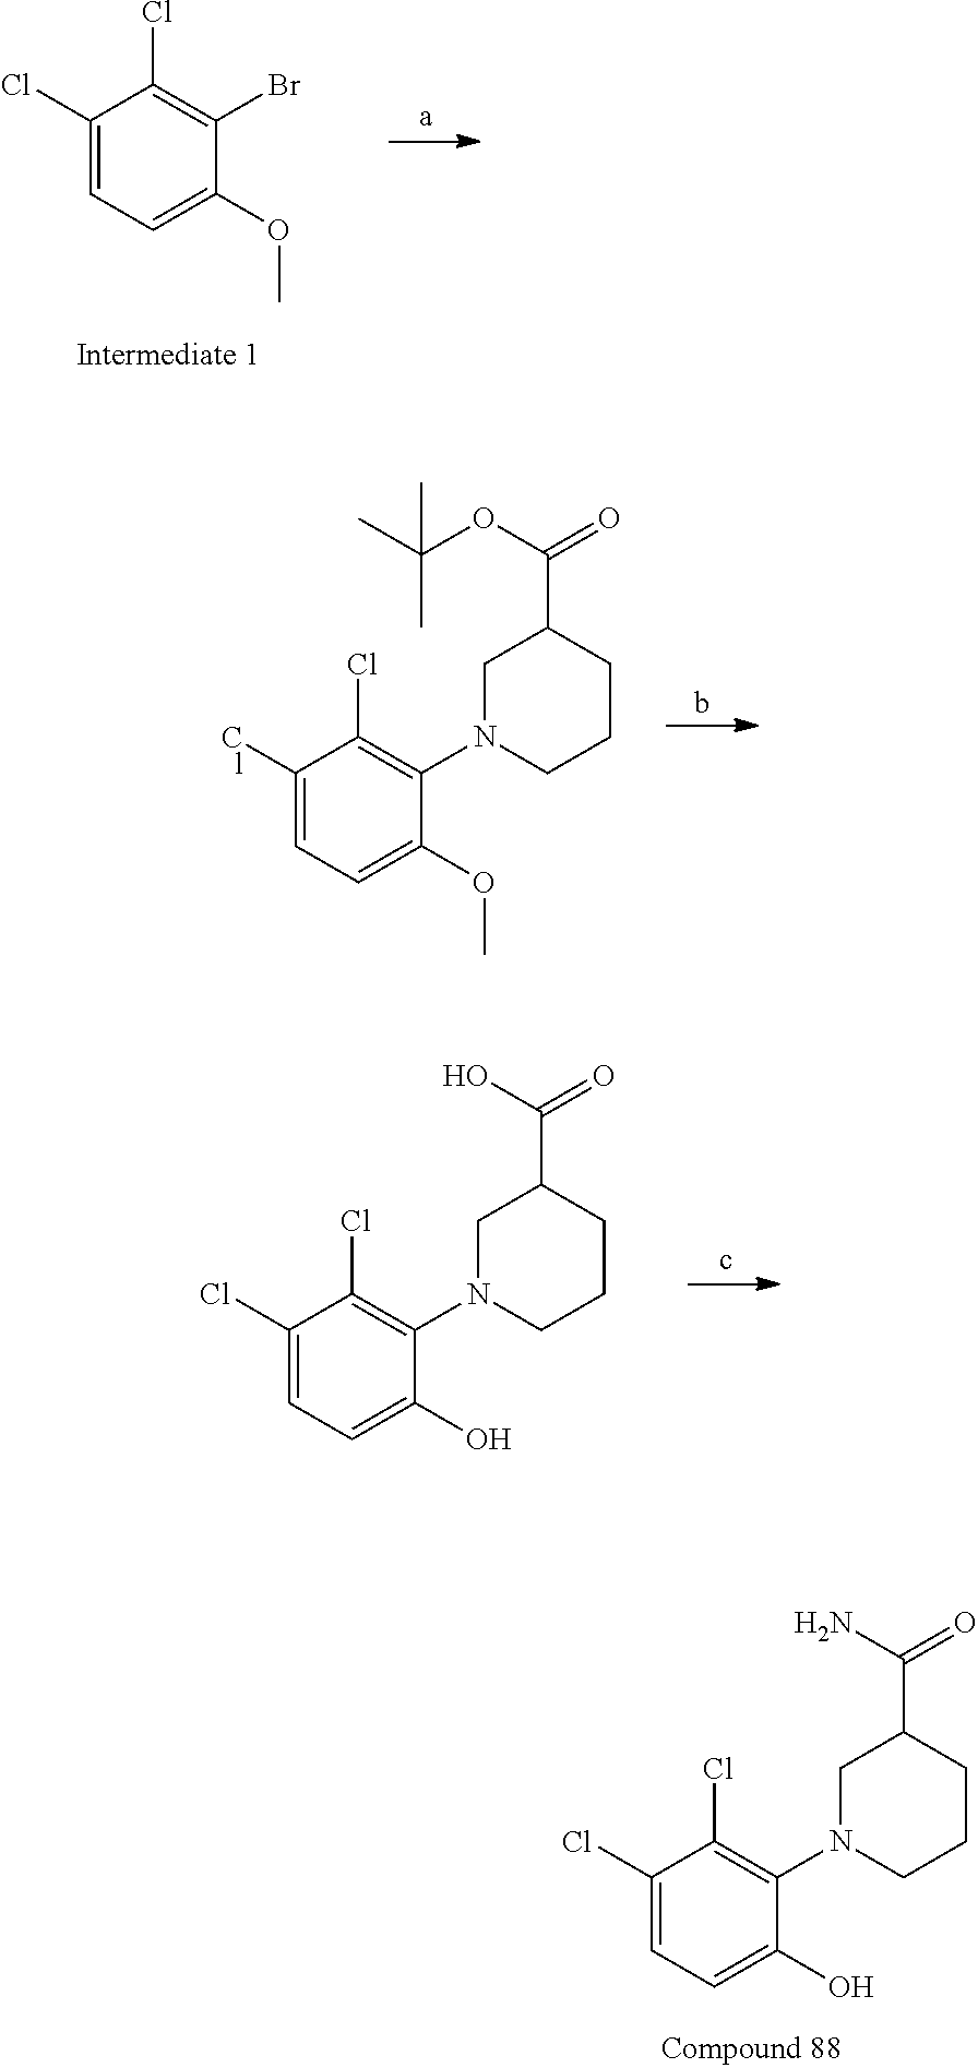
C1(Cl)=CC=C(OC)C(Br)=C1Cl.C1(Cl)=CC=C(O)C(N2CCCC(C(O)=O)C2)=C1Cl.C1(Cl)=CC=C(O)C(N2CCCC(C(N)=O)C2)=C1Cl.C1(Cl)=CC=C(OC)C(N2CCCC(C(OC(C)(C)C)=O)C2)=C1Cl
